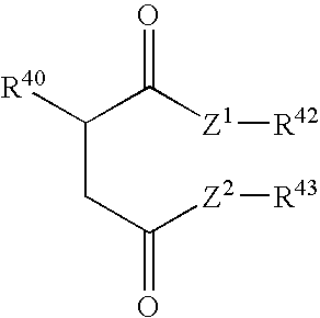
C(CC(=O)[Z2][R43])([R40])C([Z1][R42])=O
